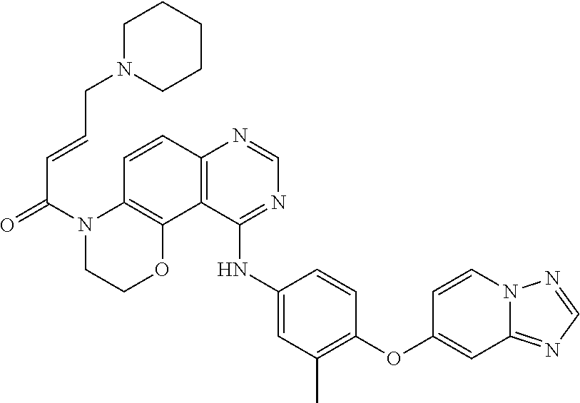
C1=NN2C=CC(OC3=C(C)C=C(NC4=NC=NC5=C4C4=C(N(C(C=CCN6CCCCC6)=O)CCO4)C=C5)C=C3)=CC2=N1
